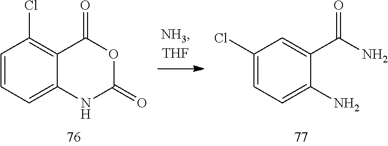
C1=CC=C2C(=C1Cl)C(=O)OC(=O)N2.C1(Cl)=CC=C(N)C(C(=O)N)=C1
